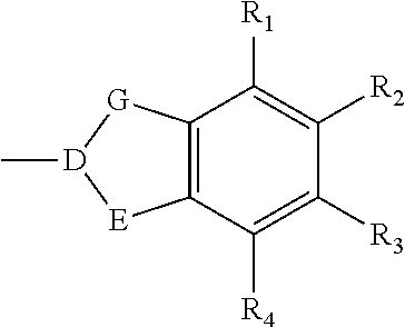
C12=C(C([R4])=C([R3])C([R2])=C1[R1])[E][D](C)[G]2
